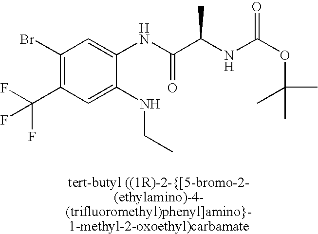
C1(Br)=C(C(F)(F)F)C=C(NCC)C(NC(C(NC(OC(C)(C)C)=O)C)=O)=C1
